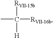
C([RVII-16b])([RVII-15b])([H])C
